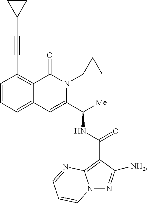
C1=CC=C2C(=C1C#CC1CC1)C(=O)N(C1CC1)C(C([Me])NC(C1=C3N(N=C1[NH2])C=CC=N3)=O)=C2
